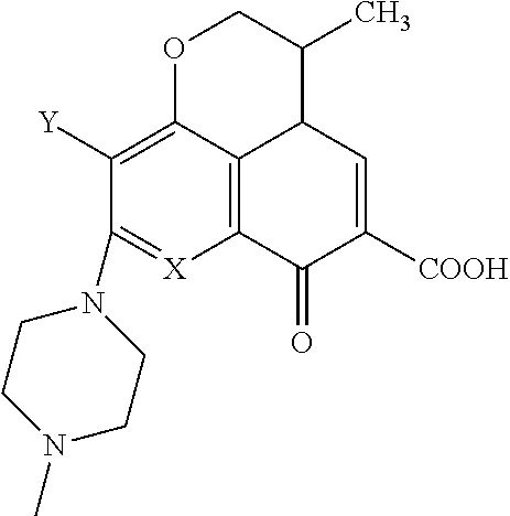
C1([Y])=C2C3=C([X]=C1N1CCN(C)CC1)C(=O)C([COOH])=CC3C(C)CO2
